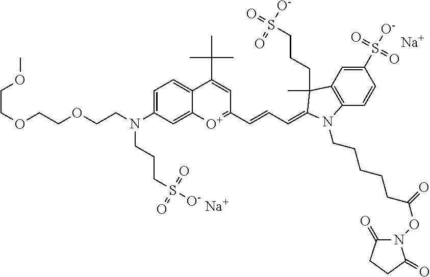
[Na].C1(S([O-])(=O)=O)=CC2=C(C=C1)N(CCCCCC(ON1C(=O)CCC1=O)=O)C(=CC=CC1=[O+]C3=CC(N(CCOCCOCCOC)CCCS([O-])(=O)=O)=CC=C3C(C(C)(C)C)=C1)C2(C)CCCS(=O)([O-])=O.[Na]
